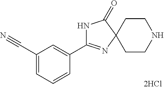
N1C(C2=CC(C#N)=CC=C2)=NC2(C1=O)CCNCC2
